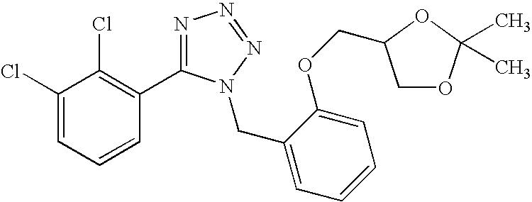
C1(Cl)=CC=CC(C2=NN=NN2CC2=CC=CC=C2OCC2COC(C)(C)O2)=C1Cl
